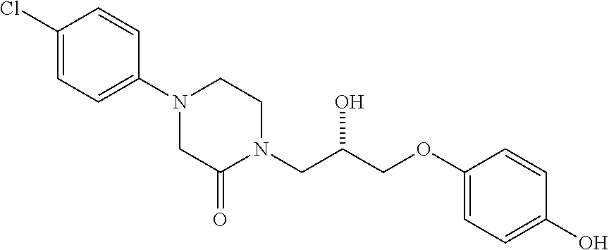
C1(Cl)=CC=C(N2CC(=O)N(CC(COC3=CC=C(O)C=C3)O)CC2)C=C1
